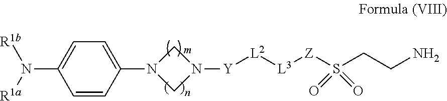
N1(C2=CC=C(N([R1a])[R1b])C=C2)CN([Y][L2][L3][Z]S(CCN)(=O)=O)C1
